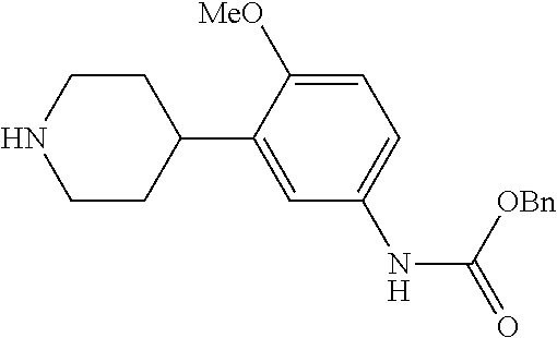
C1=C(C2CCNCC2)C([MeO])=CC=C1NC(=O)[OBn]
